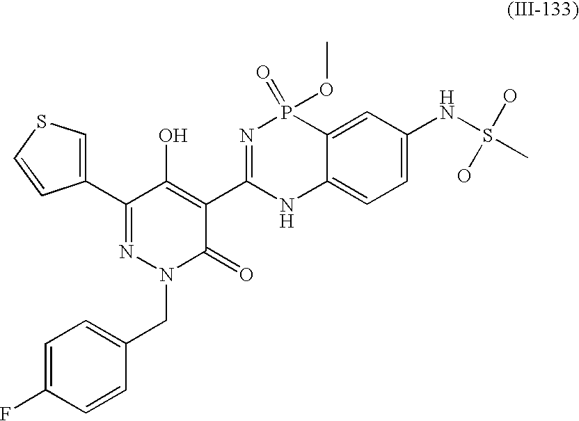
C1(C2=NN(CC3=CC=C(F)C=C3)C(=O)C(C3=NP(=O)(OC)C4=CC(NS(C)(O)O)=CC=C4N3)=C2O)=CSC=C1
